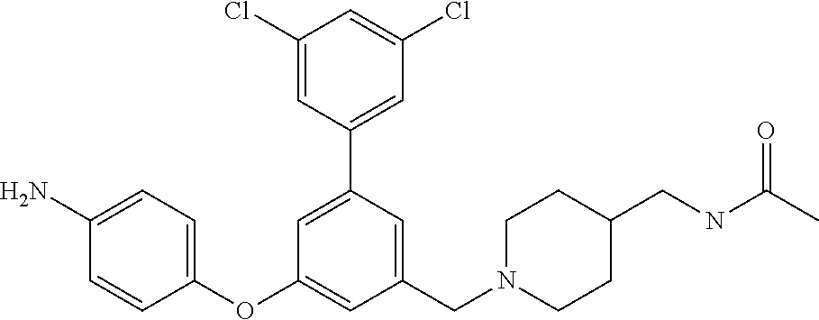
C1(Cl)=CC(C2=CC(OC3=CC=C(N)C=C3)=CC(CN3CCC(CNC(=O)C)CC3)=C2)=CC(Cl)=C1
